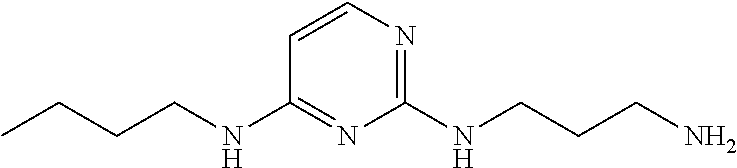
C1=CN=C(NCCCN)N=C1NCCCC
